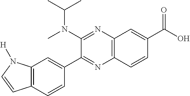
C1(N(C)C(C)C)=NC2=C(N=C1C1=CC3=C(C=C1)C=CN3[H])C=CC(C(O)=O)=C2
